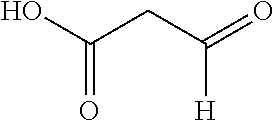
OC(CC(=O)[H])=O
